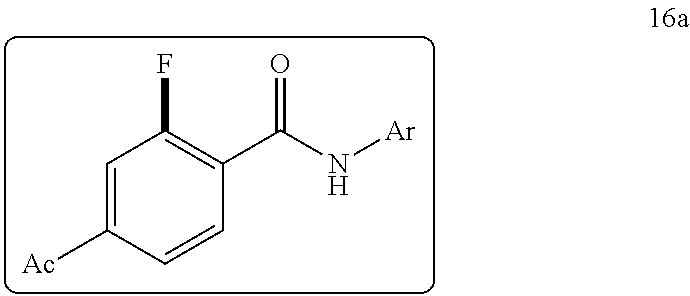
C1=C([Ac])C=CC(C(N[Ar])=O)=C1F
